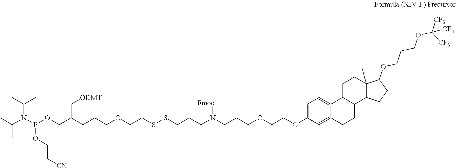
C1(OCCOCCCN(CCCSSCCOCCCC(COP(N(C(C)C)C(C)C)OCC[CN])C[ODMT])[Fmoc])=CC=C2C(=C1)CCC1C2CCC2(C)C1CCC2OCCCOC([CF3])([CF3])[CF3]
